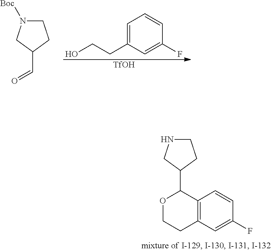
C(C1=CC=CC(F)=C1)CO.[TfOH].C1N([Boc])CC(C=O)C1.C1NCC(C2OCCC3=C2C=CC(F)=C3)C1
